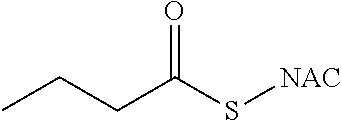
C(C(S[NAC])=O)CC
